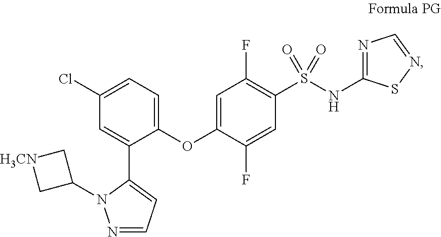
C1(C2=CC=NN2C2C[H3CN]C2)=CC(Cl)=CC=C1OC1=CC(F)=C(S(NC2=NC=NS2)(=O)=O)C=C1F
